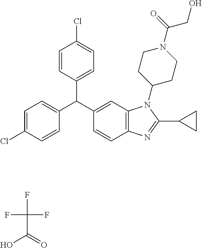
C1=C(Cl)C=CC(C(C2=CC3=C(N=C(C4CC4)N3C3CCN(C(=O)CO)CC3)C=C2)C2=CC=C(Cl)C=C2)=C1.FC(F)(F)C(=O)O
